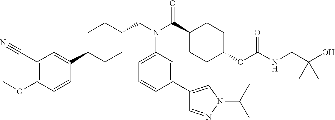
C1(C#N)=C(OC)C=CC(C2CCC(CN(C(C3CCC(OC(NCC(O)(C)C)=O)CC3)=O)C3=CC=CC(C4=CN(C(C)C)N=C4)=C3)CC2)=C1
